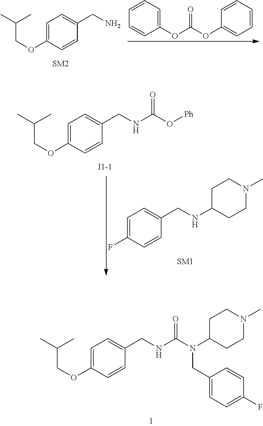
C(C(C)C)OC1=CC=C(CNC(N(C2CCN(C)CC2)CC2=CC=C(F)C=C2)=O)C=C1.C1(OC(OC2=CC=CC=C2)=O)=CC=CC=C1.C(C(C)C)OC1=CC=C(CN)C=C1.C1=C(F)C=CC(CNC2CCN(C)CC2)=C1.C(C(C)C)OC1=CC=C(CNC(O[Ph])=O)C=C1
